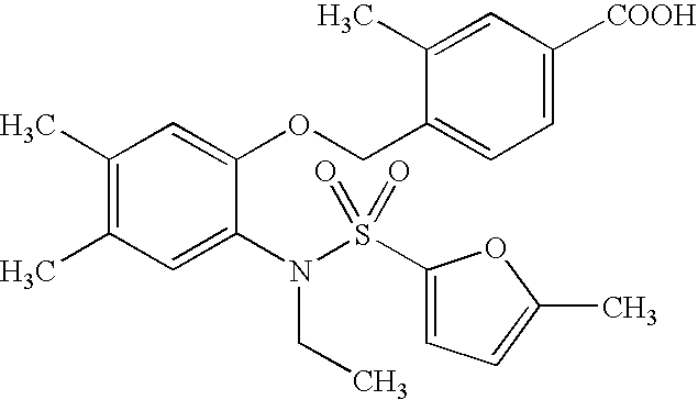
C1(C)=C(C)C=C(N(S(C2=CC=C(C)O2)(=O)=O)CC)C(OCC2=CC=C([COOH])C=C2C)=C1
